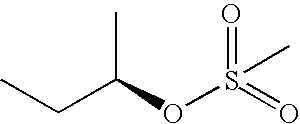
CCC(OS(C)(=O)=O)C
